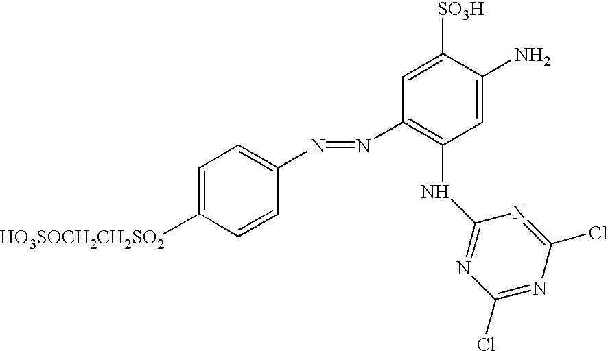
C1=C([HO3SOCH2CH2SO2])C=CC(N=NC2=C(NC3=NC(Cl)=NC(Cl)=N3)C=C(N)C([SO3H])=C2)=C1
